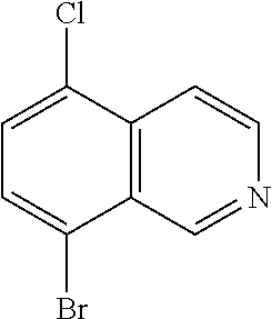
C12=C(C=NC=C1)C(Br)=CC=C2Cl
